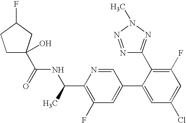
C1C(C(=O)NC(C2=C(F)C=C(C3=CC(Cl)=CC(F)=C3C3=NN(C)N=N3)C=N2)C)(O)CC(F)C1
